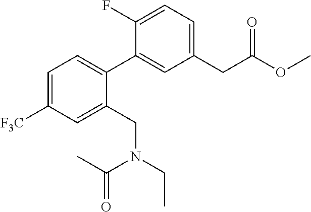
C1=C(F)C(C2=CC=C([F3C])C=C2CN(CC)C(C)=O)=CC(CC(OC)=O)=C1
